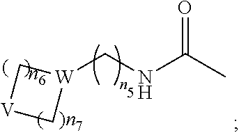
[W]1(CNC(C)=O)C[V]C1
